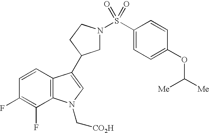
C1N(S(C2=CC=C(OC([Me])[Me])C=C2)(=O)=O)CCC1C1=CN(C[CO2H])C2=C1C=CC(F)=C2F
